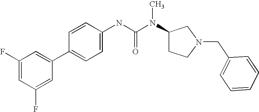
C1(F)=CC(F)=CC(C2=CC=C(NC(N(C3CCN(CC4=CC=CC=C4)C3)C)=O)C=C2)=C1
